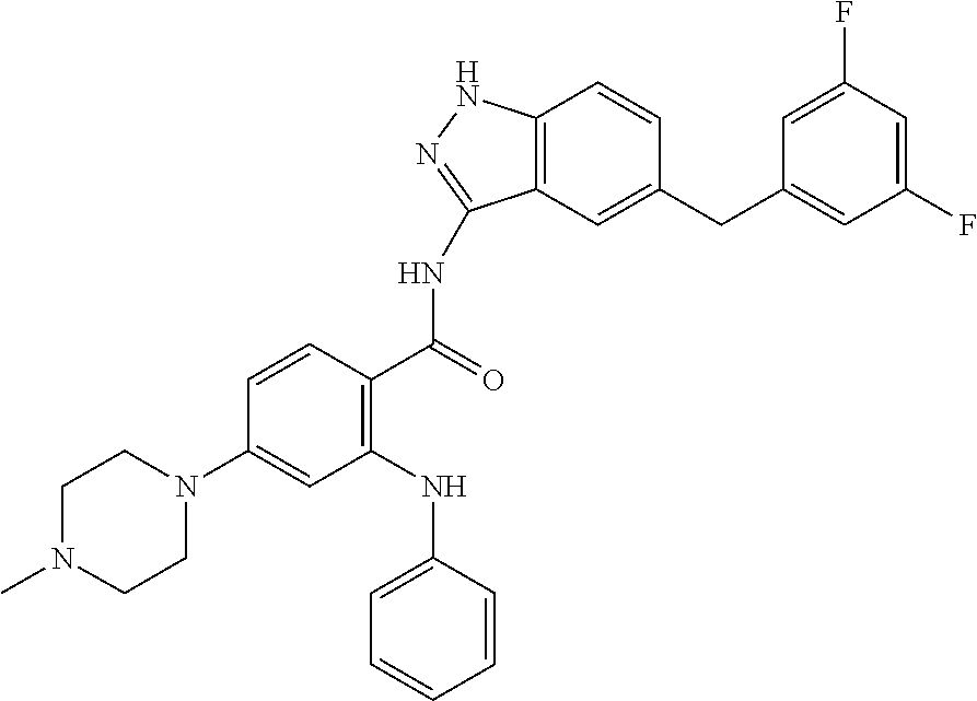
C1N(C2=CC(NC3=CC=CC=C3)=C(C(=O)NC3=NNC4=C3C=C(CC3=CC(F)=CC(F)=C3)C=C4)C=C2)CCN(C)C1
